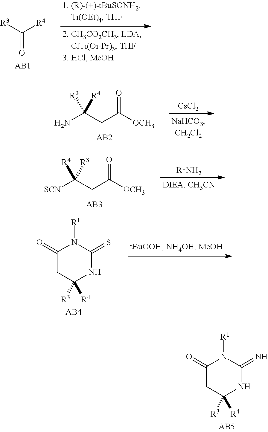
C(=O)([R3])[R4].O=C([OCH3])CC(N)([R3])[R4].[CsCl2].O=C([OCH3])CC([SCN])([R4])[R3].[R1NH2].C1(=O)CC([R4])([R3])NC(=S)N1[R1].C1(=O)CC([R4])([R3])NC(=N)N1[R1]
